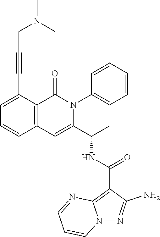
C1=C(C#CCN(C)C)C2=C(C=C1)C=C(C(C)NC(C1=C3N(N=C1N)C=CC=N3)=O)N(C1=CC=CC=C1)C2=O
